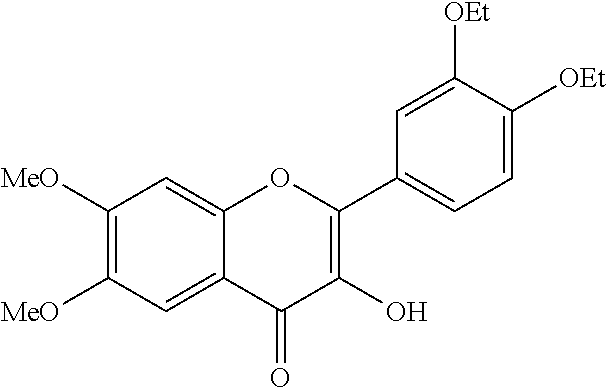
C1([MeO])=C([MeO])C=C2C(=C1)OC(C1=CC=C([OEt])C([OEt])=C1)=C(O)C2=O
